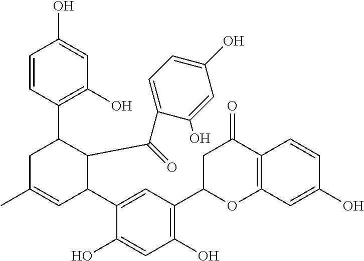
C1=CC(C2CC(C)=CC(C3=CC(C4OC5=C(C(=O)C4)C=CC(O)=C5)=C(O)C=C3O)C2C(=O)C2=CC=C(O)C=C2O)=C(O)C=C1O
